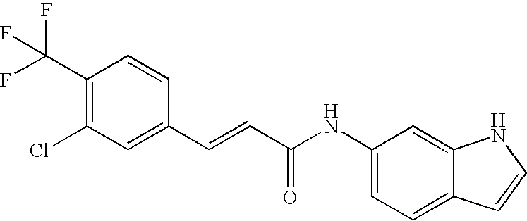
C(=CC(=O)NC1=CC=C2C(=C1)NC=C2)C1=CC(Cl)=C(C(F)(F)F)C=C1
